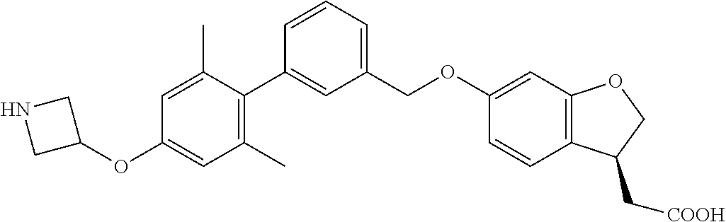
C1(C)=C(C2=CC(COC3=CC4=C(C=C3)C(C[COOH])CO4)=CC=C2)C(C)=CC(OC2CNC2)=C1
